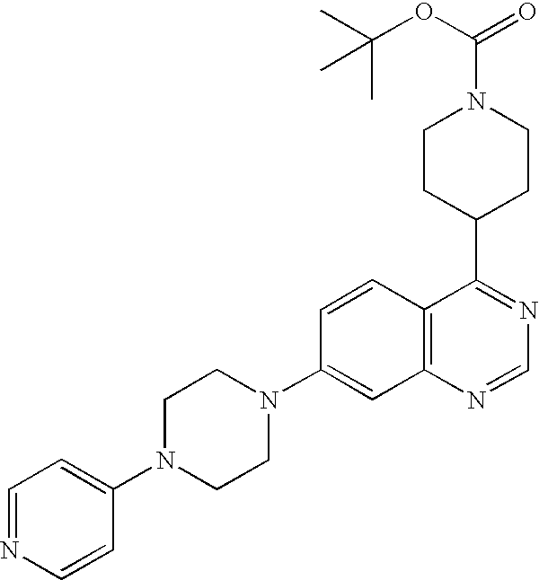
C1=NC=CC(N2CCN(C3=CC4=C(C=C3)C(C3CCN(C(=O)OC(C)(C)C)CC3)=NC=N4)CC2)=C1
